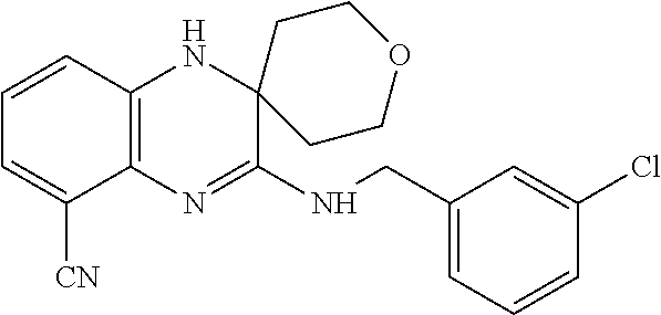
C1=CC2=C(C([CN])=C1)N=C(NCC1=CC=CC(Cl)=C1)C1(N2)CCOCC1
